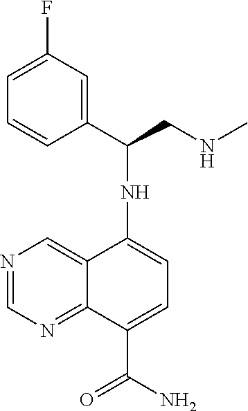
N1=CN=C2C(=C1)C(NC(CNC)C1=CC(F)=CC=C1)=CC=C2C(N)=O
